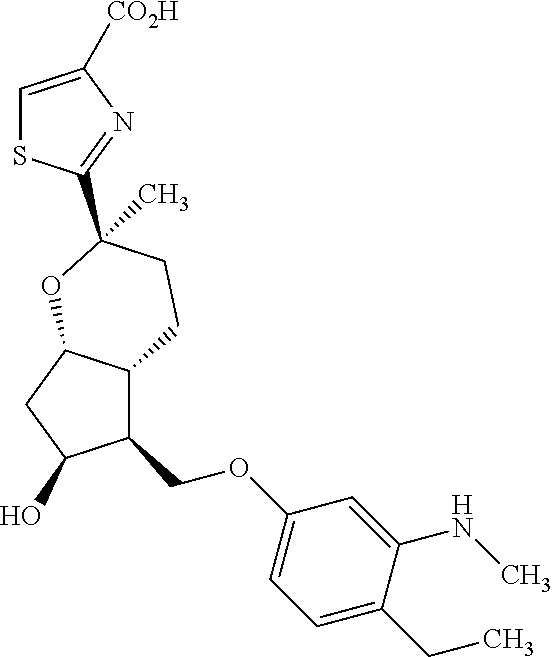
C1(COC2=CC=C(CC)C(NC)=C2)C2C(CC1O)OC(C1=NC([CO2H])=CS1)(C)CC2
